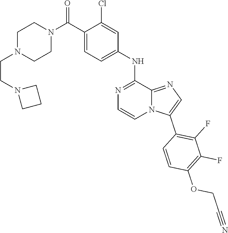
C12=NC=C(C3=C(F)C(F)=C(OCC#N)C=C3)N1C=CN=C2NC1=CC=C(C(N2CCN(CCN3CCC3)CC2)=O)C(Cl)=C1
